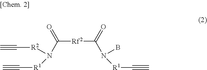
C([Rf2]C(N([R1]C#C)B)=O)(=O)N([R1]C#C)[R2]C#C
